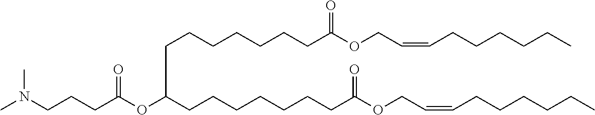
C(CCC(OC(CCCCCCCC(OCC=CCCCCCC)=O)CCCCCCCC(OCC=CCCCCCC)=O)=O)N(C)C
